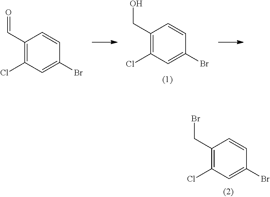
C(O)C1=C(Cl)C=C(Br)C=C1.C(=O)C1=C(Cl)C=C(Br)C=C1.C(Br)C1=C(Cl)C=C(Br)C=C1
